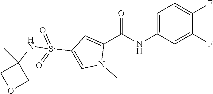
C1=C(NC(C2=CC(S(=O)(=O)NC3(C)COC3)=CN2C)=O)C=C(F)C(F)=C1
